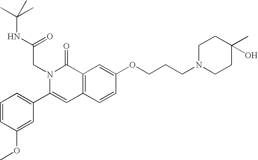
C1=CC(OC)=CC(C2=CC3=C(C(=O)N2CC(=O)NC(C)(C)C)C=C(OCCCN2CCC(C)(O)CC2)C=C3)=C1
